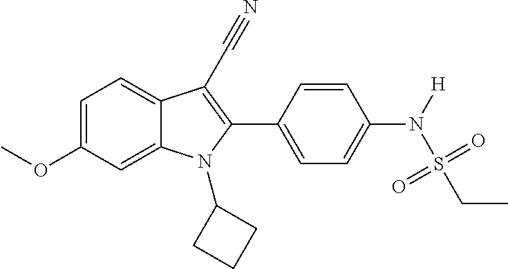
C1=C(OC)C=C2C(=C1)C(C#N)=C(C1=CC=C(N([H])S(CC)(=O)=O)C=C1)N2C1CCC1
